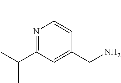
N1=C(C(C)C)C=C(CN)C=C1C
